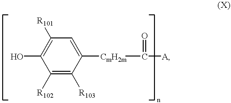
C1([R102])=C([R103])C([CmH2m]C([A])=O)=CC([R101])=C1O
